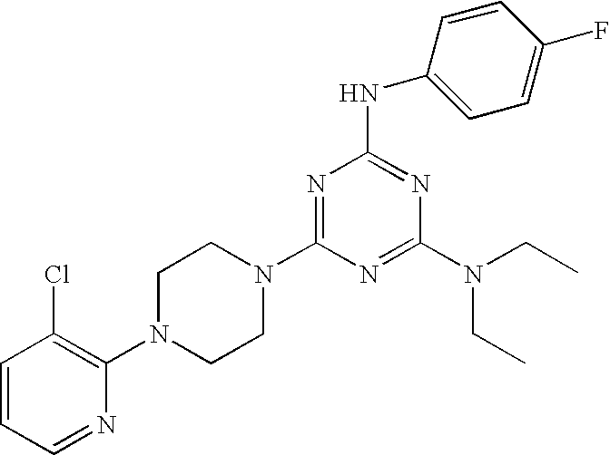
C1=CC=NC(N2CCN(C3=NC(NC4=CC=C(F)C=C4)=NC(N(CC)CC)=N3)CC2)=C1Cl
